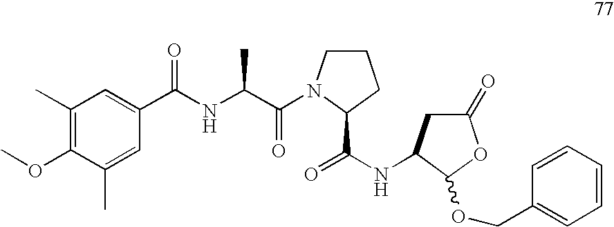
C1(C)=C(OC)C(C)=CC(C(NC(C(=O)N2CCCC2C(NC2CC(=O)OC2OCC2=CC=CC=C2)=O)C)=O)=C1
